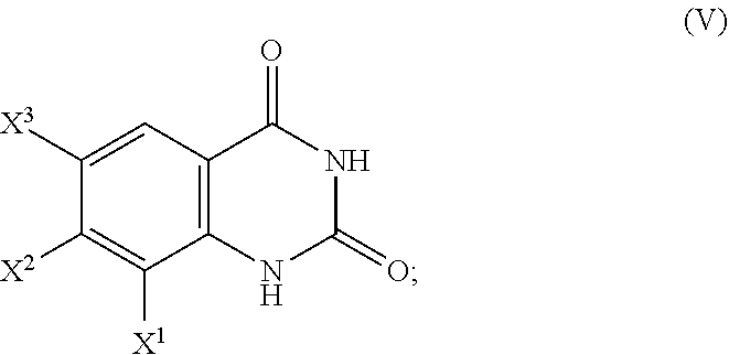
C1(=O)C2=C(C([X1])=C([X2])C([X3])=C2)NC(=O)N1
